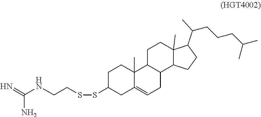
C1C2C(C3C(C)(C1)C(C(C)CCCC(C)C)CC3)CC=C1C2(C)CCC(SSCCNC(=N)N)C1
